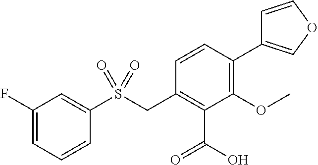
C1(F)=CC=CC(S(CC2=C(C(=O)O)C(OC)=C(C3=COC=C3)C=C2)(=O)=O)=C1
